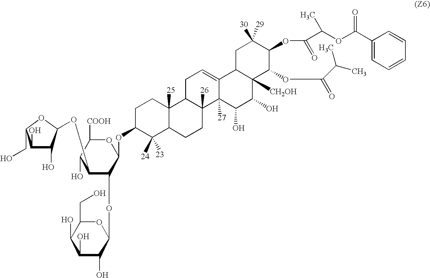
C1(O)C(O)C(OC2C(OC3OC(CO)C(O)C(O)C3O)C(OC3C([24])([23])C4C([25])(CC3)C3C([26])(CC4)C4([27])C(=CC3)C3C([CH2OH])(C(O)C4O)C(OC(=O)C(C)C)C(OC(=O)C(OC(C4=CC=CC=C4)=O)C)C([30])([29])C3)OC([COOH])C2O)OC1CO
